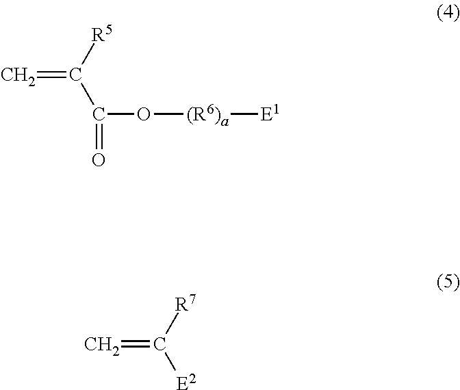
C=C([R5])C(O[(R6)a][E1])=O.C=C([R7])[E2]
